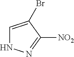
C1=C(Br)C([NO2])=NN1
